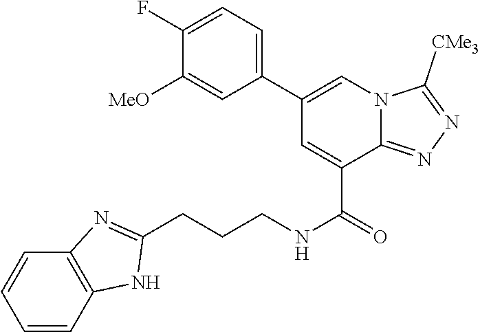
C(CCNC(=O)C1=CC(C2=CC=C(F)C([MeO])=C2)=CN2C1=NN=C2[CMe3])C1=NC2=C(C=CC=C2)N1
